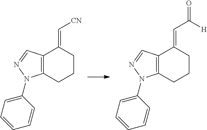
C12=C(CCCC1=CC([H])=O)N(C1=CC=CC=C1)N=C2.C12=C(CCCC1=C[CN])N(C1=CC=CC=C1)N=C2
